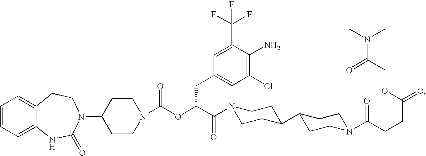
C1=CC=C2C(=C1)CCN(C1CCN(C(OC(C(=O)N3CCC(C4CCN(C(CCC(=O)OCC(N(C)C)=O)=O)CC4)CC3)CC3=CC(Cl)=C(N)C(C(F)(F)F)=C3)=O)CC1)C(=O)N2
